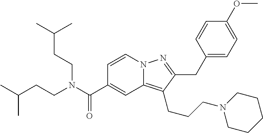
N12C(=C(CCCN3CCCCC3)C(CC3=CC=C(OC)C=C3)=N1)C=C(C(N(CCC(C)C)CCC(C)C)=O)C=C2
